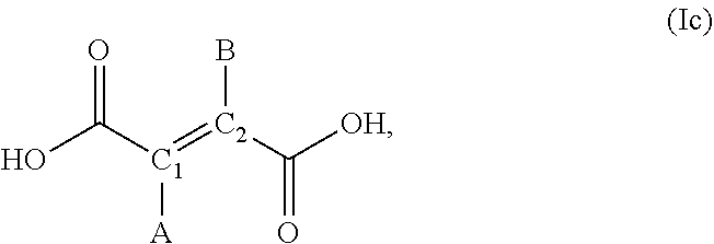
O=C([C1](=[C2](C([OH])=O)B)[A])O
